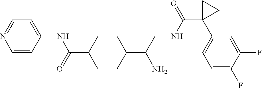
C1=CC(NC(=O)C2CCC(C(CNC(C3(C4=CC=C(F)C(F)=C4)CC3)=O)N)CC2)=CC=N1
